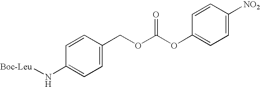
C1=C(COC(OC2=CC=C([NO2])C=C2)=O)C=CC(N[Boc-Leu])=C1
